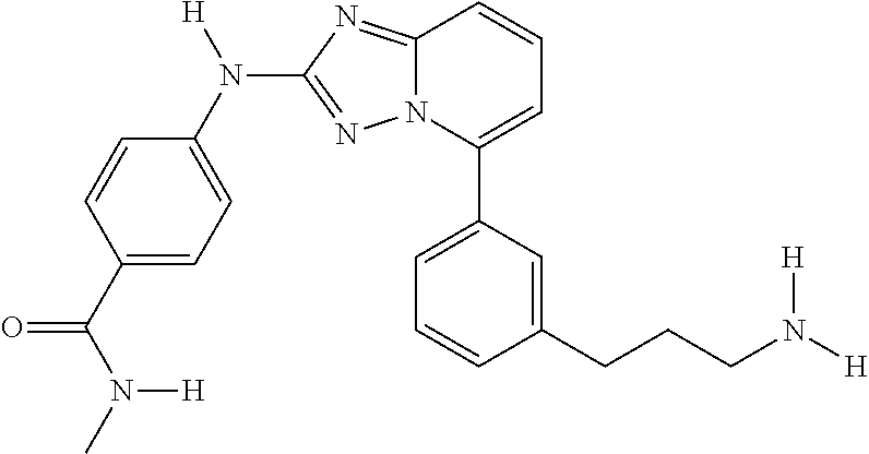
C1=C(C2=CC=CC3=NC(N(C4=CC=C(C(N(C)[H])=O)C=C4)[H])=NN23)C=C(CCCN([H])[H])C=C1
